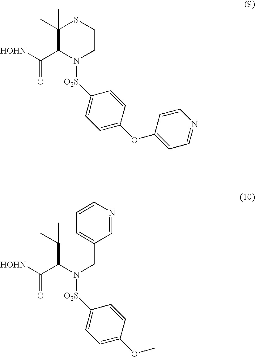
C1(C)(C)C(C([HOHN])=O)N([O2S]C2=CC=C(OC3=CC=NC=C3)C=C2)CCS1.C(C(N(CC1=CC=CN=C1)[O2S]C1=CC=C(OC)C=C1)C([HOHN])=O)(C)C
